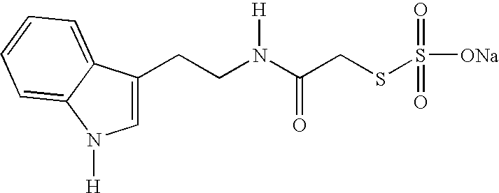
C1=C(CCN(C(CSS([ONa])(=O)=O)=O)[H])C2=CC=CC=C2N1[H]
